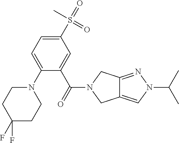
N1(C2=CC=C(S(C)(=O)=O)C=C2C(=O)N2CC3=CN(C(C)C)N=C3C2)CCC(F)(F)CC1
